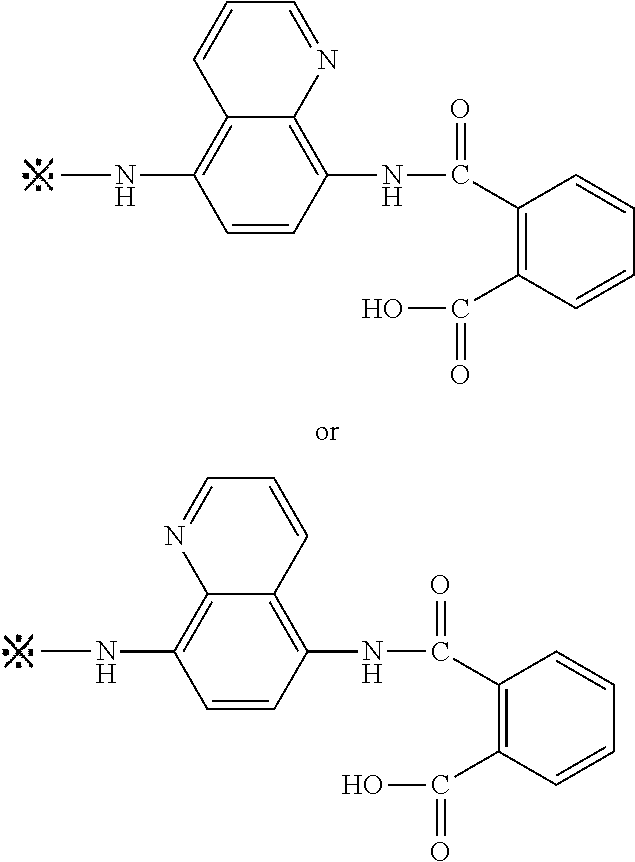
C1=CC(NC(C2=C(C(O)=O)C=CC=C2)=O)=C2C(=C1NC)C=CC=N2.C1=CC(NC(C2=C(C(O)=O)C=CC=C2)=O)=C2C(=C1NC)N=CC=C2
